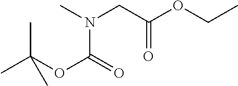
CN(CC(OCC)=O)C(=O)OC(C)(C)C
